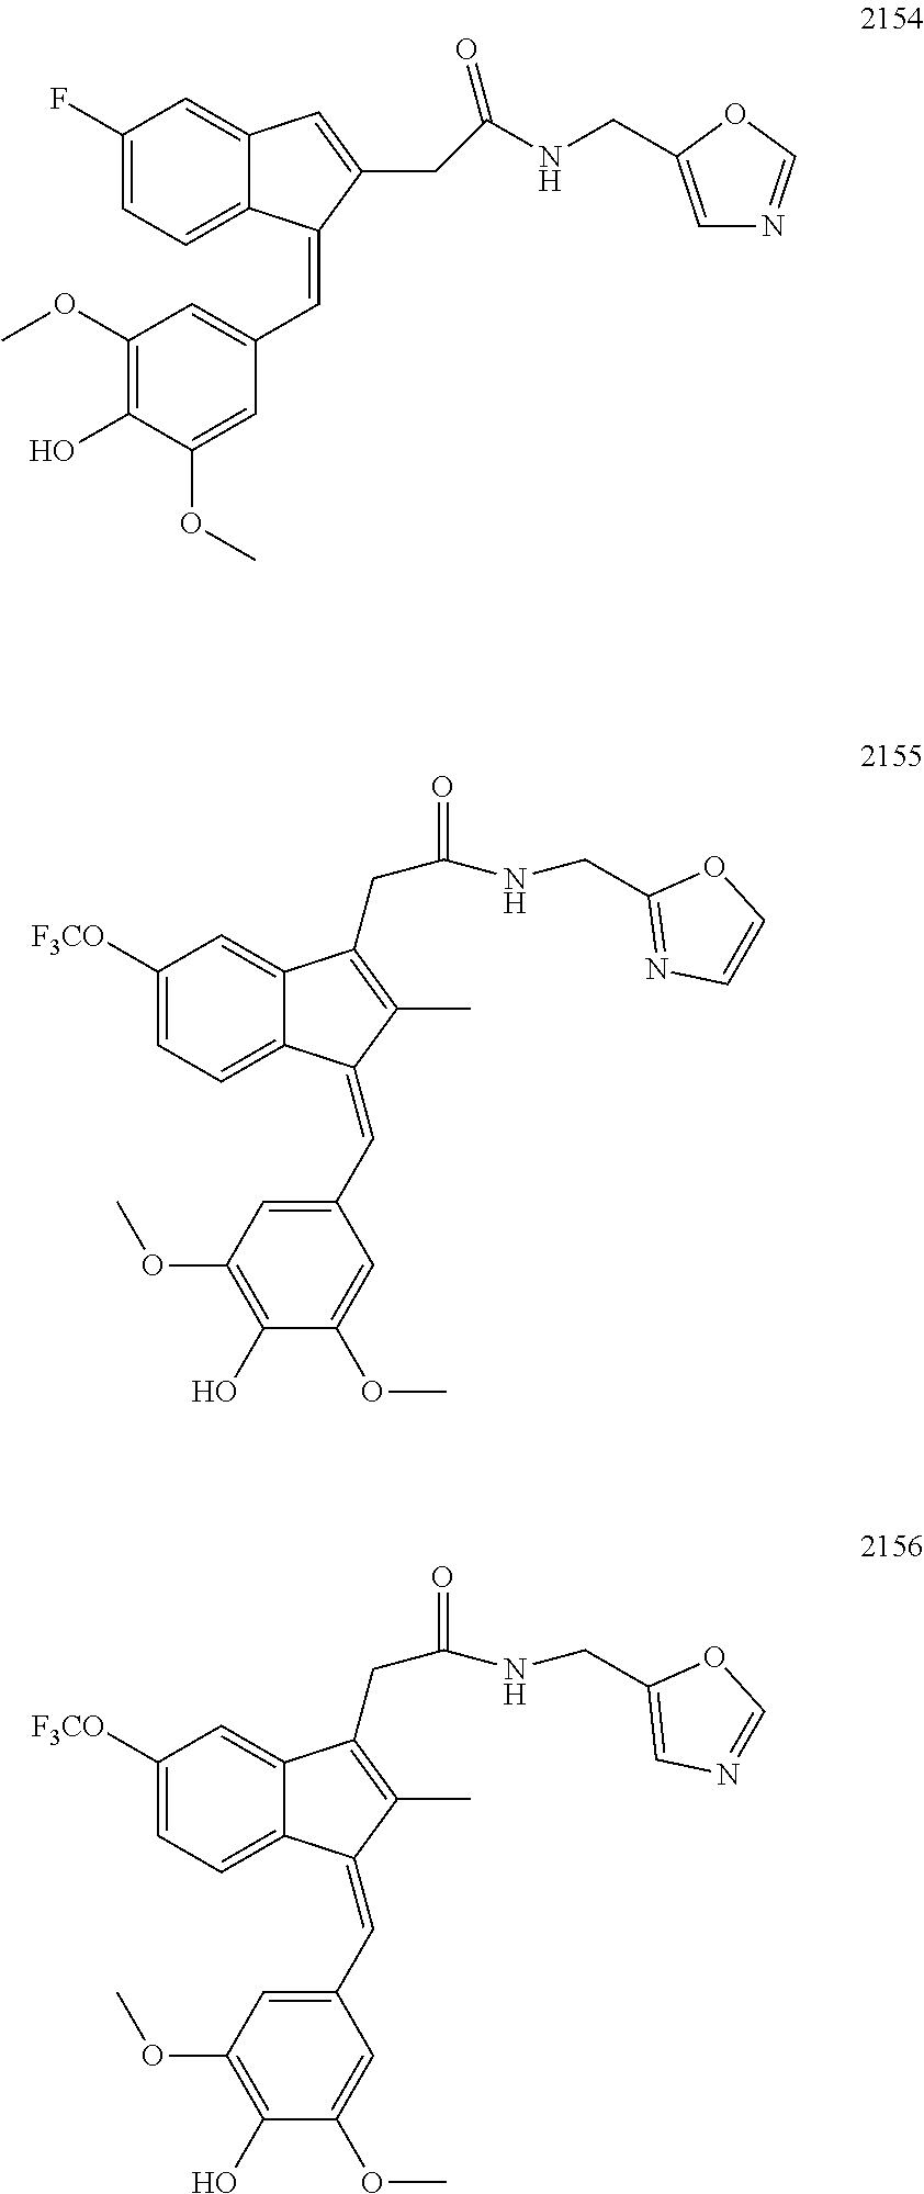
C1(F)=CC=C2C(=C1)C=C(CC(NCC1=CN=CO1)=O)C2=CC1=CC(OC)=C(O)C(OC)=C1.C1([F3CO])=CC=C2C(=C1)C(CC(=O)NCC1=NC=CO1)=C(C)C2=CC1=CC(OC)=C(O)C(OC)=C1.C1([F3CO])=CC=C2C(=C1)C(CC(=O)NCC1=CN=CO1)=C(C)C2=CC1=CC(OC)=C(O)C(OC)=C1
